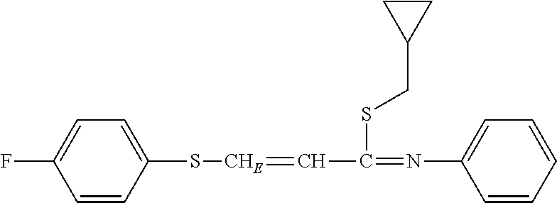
C1=CC(S[CHE]=CC(=NC2=CC=CC=C2)SCC2CC2)=CC=C1F
